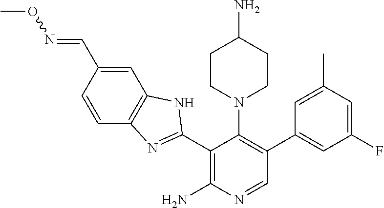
C1(C2=NC3=C(N2)C=C(C=NOC)C=C3)=C(N)N=CC(C2=CC(F)=CC(C)=C2)=C1N1CCC(N)CC1
